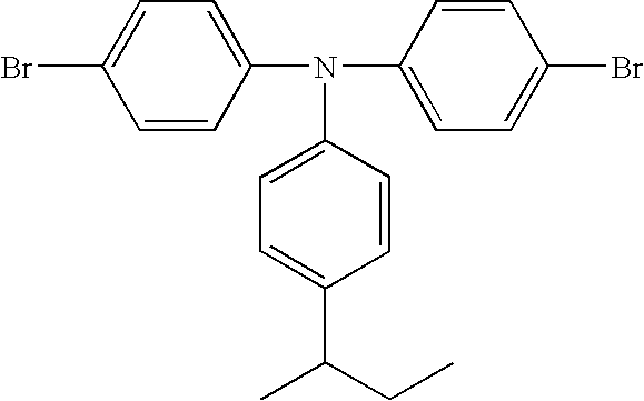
C1=CC(N(C2=CC=C(Br)C=C2)C2=CC=C(C(CC)C)C=C2)=CC=C1Br
